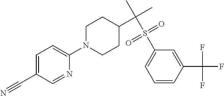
C1CN(C2=CC=C(C#N)C=N2)CCC1C(C)(C)S(C1=CC=CC(C(F)(F)F)=C1)(=O)=O
